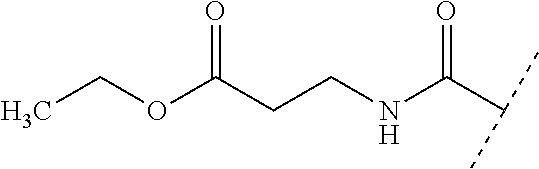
C(CCNC(C(C)C)=O)(OCC)=O
